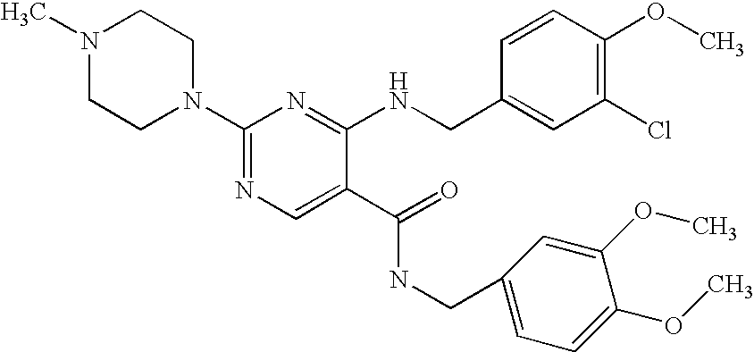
C1CN(C2=NC=C(C(=O)NCC3=CC=C(OC)C(OC)=C3)C(NCC3=CC(Cl)=C(OC)C=C3)=N2)CCN1C
